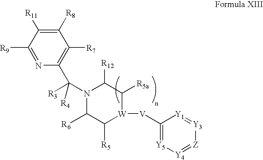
C1([R6])C([R5])[W]([V]C2=[Y5][Y4]=[Z][Y3]=[Y1]2)C([R5a])C([R12])N1C([R4])([R3])C1=C([R7])C([R8])=C([R11])C([R9])=N1
